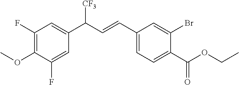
C1(F)=C(OC)C(F)=CC(C(C=CC2=CC=C(C(OCC)=O)C(Br)=C2)[CF3])=C1
